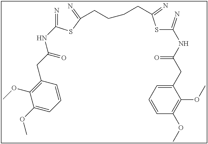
N=C(SC(=N)CCCCC(SC(=N)NC(CC1=CC=CC(OC)=C1OC)=O)=N)NC(CC1=C(OC)C(OC)=CC=C1)=O
